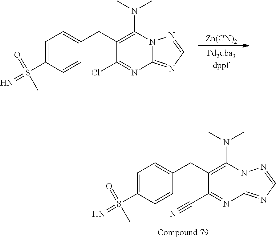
[Zn(CN)2].C1=C(S(=N)(=O)C)C=CC(CC2=C(N(C)C)N3C(=NC=N3)N=C2Cl)=C1.C1=C(S(=N)(=O)C)C=CC(CC2=C(N(C)C)N3C(=NC=N3)N=C2C#N)=C1
